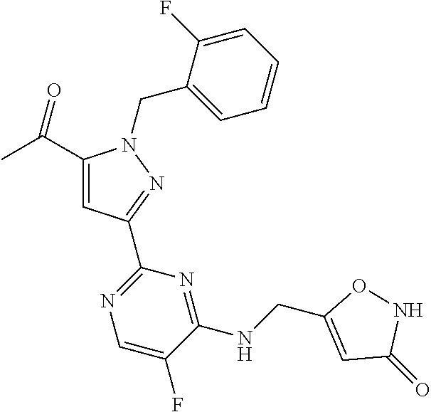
C1(C(=O)C)=CC(C2=NC=C(F)C(NCC3=CC(=O)NO3)=N2)=NN1CC1=CC=CC=C1F
